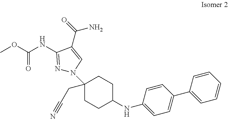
C1(NC2CCC(CC#N)(N3N=C(NC(OC)=O)C(C(N)=O)=C3)CC2)=CC=C(C2=CC=CC=C2)C=C1
